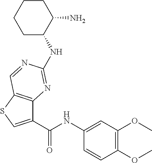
C1(NC(C2=CSC3=C2N=C(NC2CCCCC2N)N=C3)=O)=CC(OC)=C(OC)C=C1
